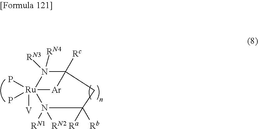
N1([RN4])([RN3])C2([Rc])[Ar][Ru]1(P)(P)([V])N([RN1])([RN2])C([Ra])([Rb])C2
